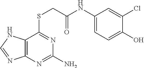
C1(NC(CSC2=NC(N)=NC3=C2NC=N3)=O)=CC=C(O)C(Cl)=C1
